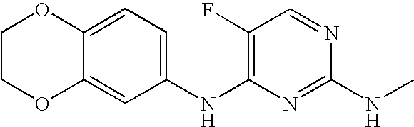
O1CCOC2=CC(NC3=C(F)C=NC(NC)=N3)=CC=C12
